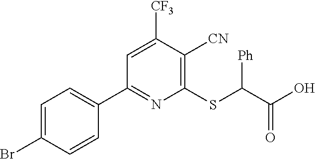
C1=C(Br)C=CC(C2=NC(SC(C(O)=O)[Ph])=C([CN])C([CF3])=C2)=C1
